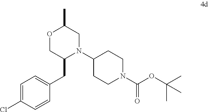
C1=C(Cl)C=CC(CC2N(C3CCN(C(OC(C)(C)C)=O)CC3)CC(C)OC2)=C1
